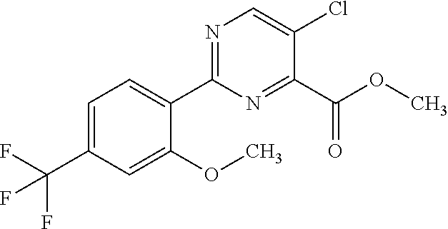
C1(C2=CC=C(C(F)(F)F)C=C2OC)=NC=C(Cl)C(C(OC)=O)=N1
